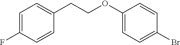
C1=C(F)C=CC(CCOC2=CC=C(Br)C=C2)=C1
